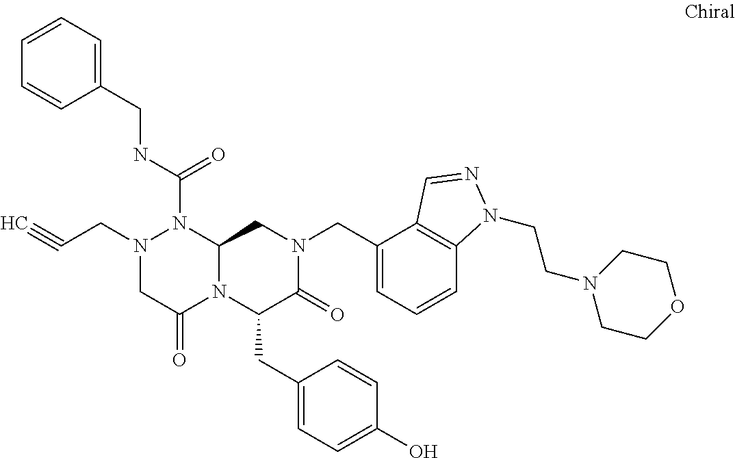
N(C(=O)N1N(CC#C)CC(=O)N2C1CN(CC1=CC=CC3=C1C=NN3CCN1CCOCC1)C(=O)C2CC1=CC=C(O)C=C1)CC1=CC=CC=C1
